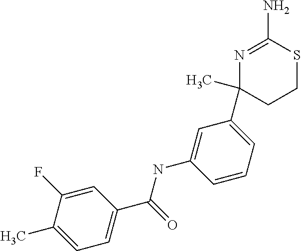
C1=C(F)C(C)=CC=C1C(=O)NC1=CC(C2(C)N=C(N)SCC2)=CC=C1
